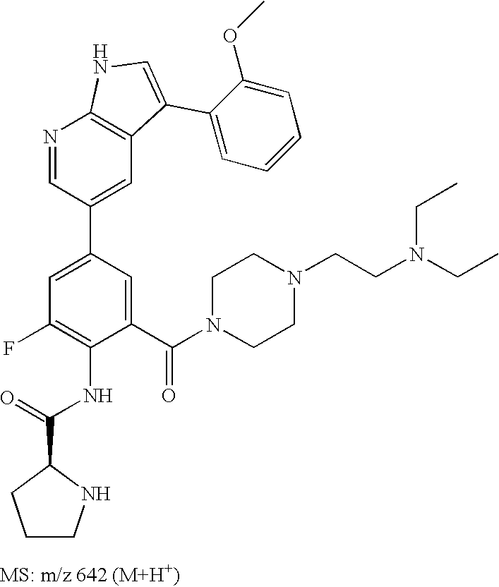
N1=CC(C2=CC(F)=C(NC(C3CCCN3)=O)C(C(N3CCN(CCN(CC)CC)CC3)=O)=C2)=CC2=C1NC=C2C1=CC=CC=C1OC
